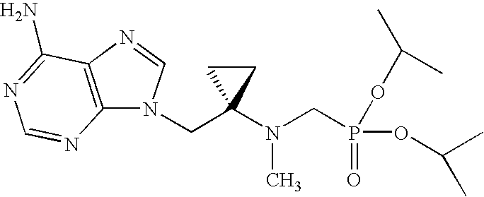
N1(CC2(N(CP(=O)(OC(C)C)OC(C)C)C)CC2)C2=C(N=C1)C(N)=NC=N2
